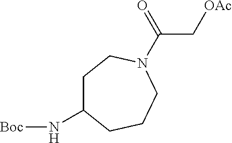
[Boc]NC1CCN(C(C[OAc])=O)CCC1
